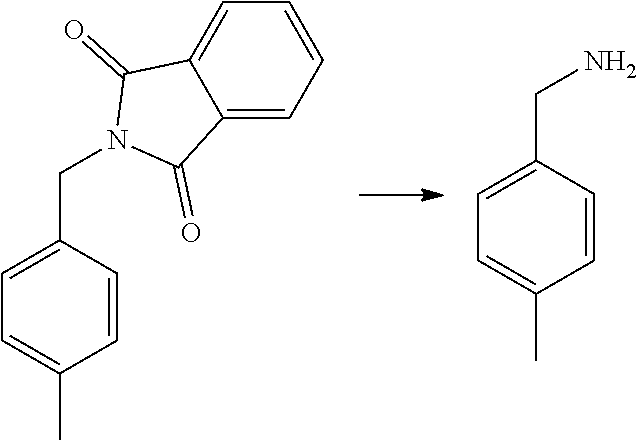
C1=CC(CN2C(=O)C3=CC=CC=C3C2=O)=CC=C1C.C1=CC(CN)=CC=C1C
